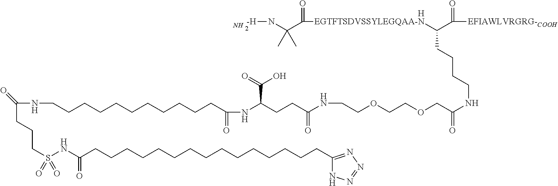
C(CCCS(NC(=O)CCCCCCCCCCCCCCCC1=NN=NN1)(=O)=O)(NCCCCCCCCCCCC(NC(CCC(NCCOCCOCC(NCCCCC(C(=O)[EFIAWLVRGRG-COOH])[EGTFTSDVSSYLEGQAA-N]C(=O)C(N[-H])(C)C)=O)=O)C(=O)O)=O)=O.[H].N
